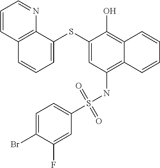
C12=C(NS(C3=CC=C(Br)C(F)=C3)(=O)=O)C=C(SC3=CC=CC4=C3N=CC=C4)C(O)=C1C=CC=C2
